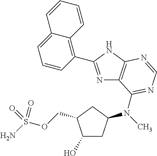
C1(O)C(COS(N)(=O)=O)CC(N(C)C2=NC=NC3=C2N=C(C2=C4C(=CC=C2)C=CC=C4)N3)C1
